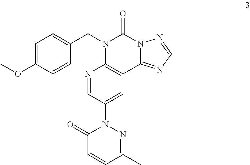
C1=C(OC)C=CC(CN2C3=C(C4=NC=NN4C2=O)C=C(N2C(=O)C=CC(C)=N2)C=N3)=C1
